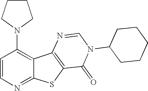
C1=CN=C2C(=C1N1CCCC1)C1=C(S2)C(=O)N(C2CCCCC2)C=N1
